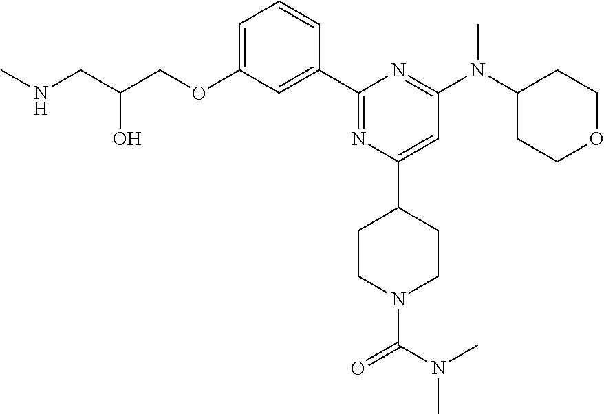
C1=C(OCC(CNC)O)C=C(C2=NC(C3CCN(C(N(C)C)=O)CC3)=CC(N(C3CCOCC3)C)=N2)C=C1
